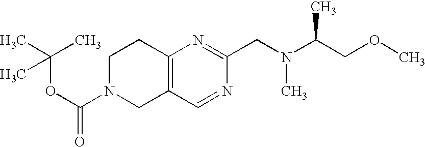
C(OC(=O)N1CC2=C(CC1)N=C(CN(C(COC)C)C)N=C2)(C)(C)C
